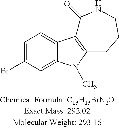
BrC1=CC=C2C(=C1)N(C)C1=C2C(=O)NCCC1
